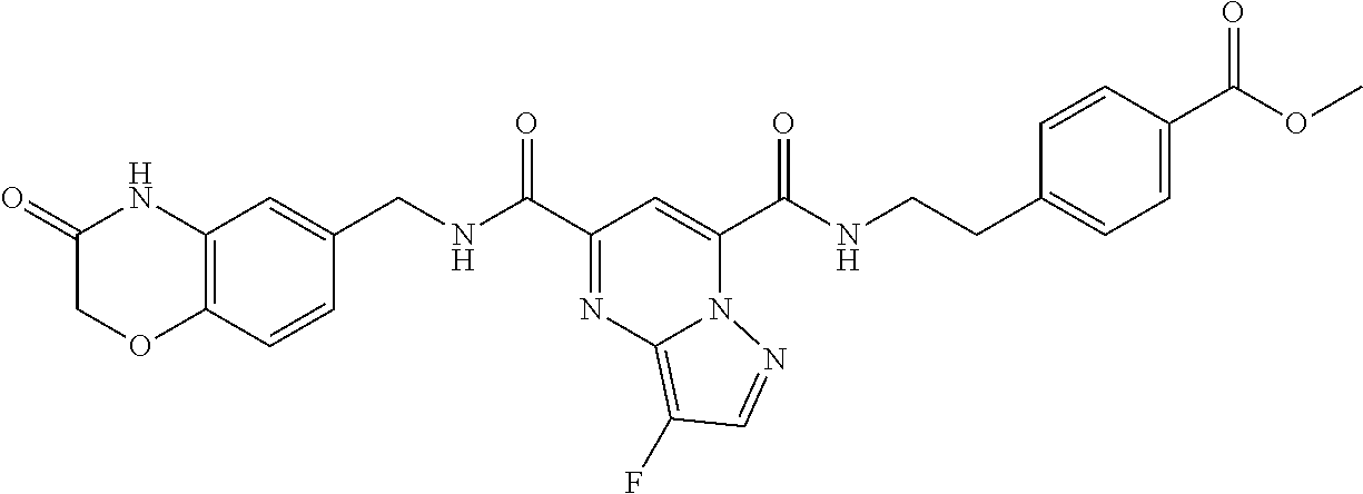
C1(C(NCC2=CC3=C(C=C2)OCC(=O)N3)=O)=NC2=C(F)C=NN2C(C(NCCC2=CC=C(C(=O)OC)C=C2)=O)=C1
